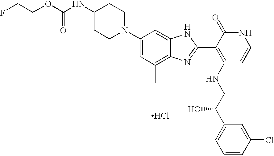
C1(N2CCC(NC(OCCF)=O)CC2)=CC(C)=C2C(=C1)NC(C1=C(NCC(C3=CC=CC(Cl)=C3)O)C=CNC1=O)=N2.Cl
